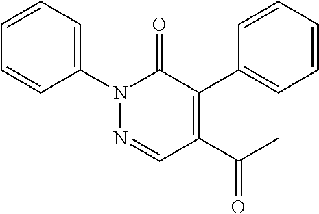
N1(C2=CC=CC=C2)N=CC(C(C)=O)=C(C2=CC=CC=C2)C1=O
